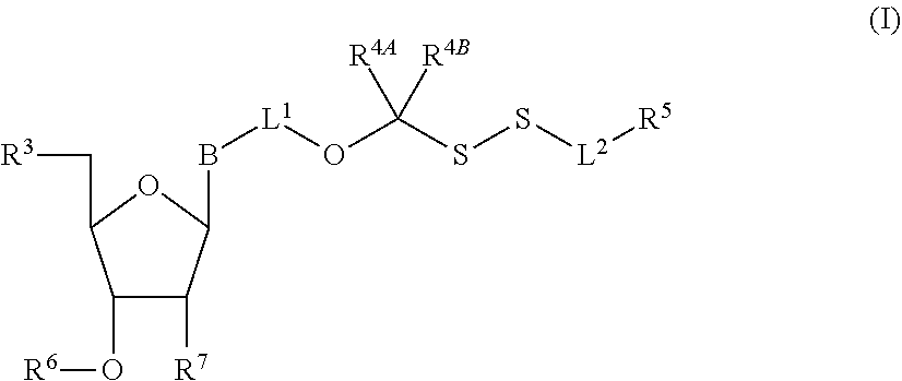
C1(O[R6])C([R7])C(B[L1]OC(SS[L2][R5])([R4A])[R4B])OC1C[R3]
